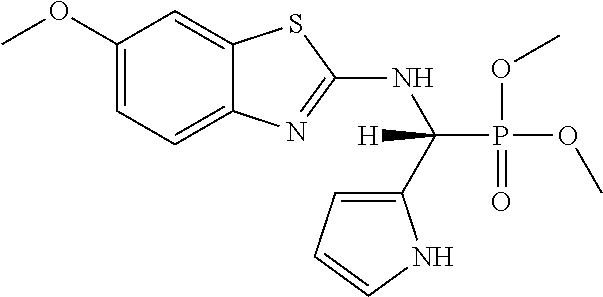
C1(OC)=CC=C2C(=C1)SC(NC(C1=CC=CN1)(P(OC)(=O)OC)[H])=N2
